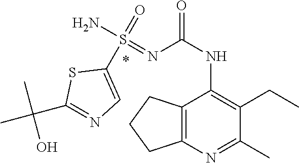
C1(C(C)(C)O)=NC=C(S(N)(=NC(NC2=C(CC)C(C)=NC3=C2CCC3)=O)=O)S1
